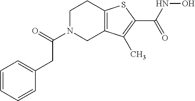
C1=CC=CC(CC(N2CC3=C(CC2)SC(C(NO)=O)=C3C)=O)=C1
